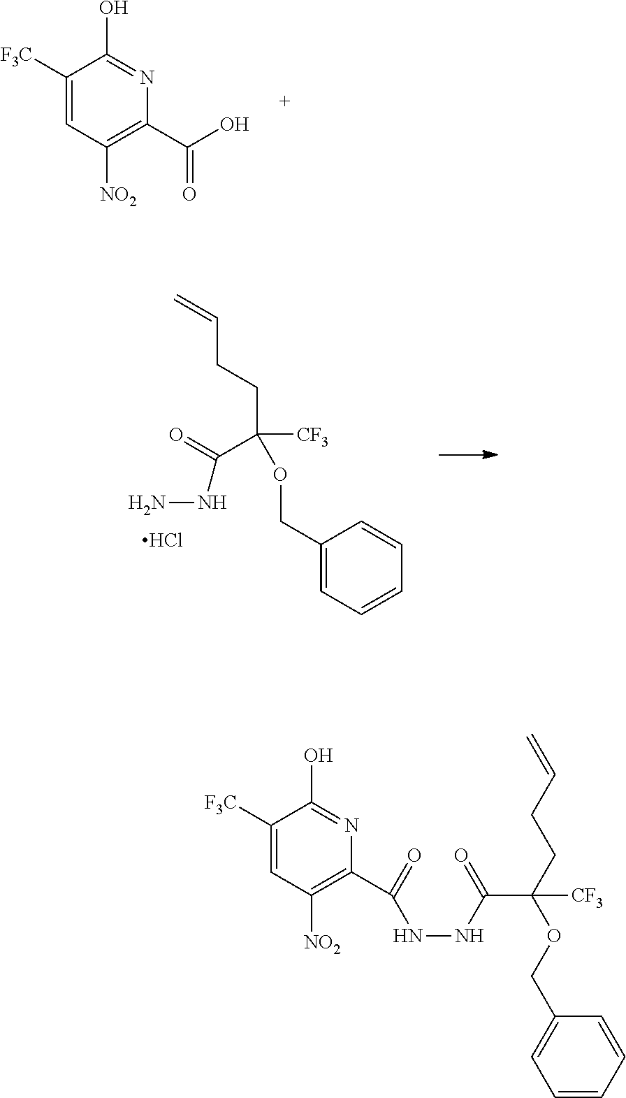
C1(C(=O)NNC(C(OCC2=CC=CC=C2)(CCC=C)[CF3])=O)=C([NO2])C=C([F3C])C(O)=N1.C(C1=C([NO2])C=C([F3C])C(O)=N1)(=O)O.C(C(CCC=C)([CF3])OCC1=CC=CC=C1)(=O)NN.Cl
